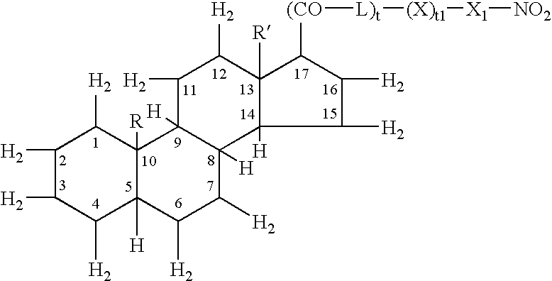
C1([H2])C([H2])C([H2])C2([H])C([R])(C1[H2])C1([H])C([H])(C([H2])C2[H2])C2([H])C([H2])C([H2])C([(CO][L)t][(X)t1][X1][NO2])C2([R])C([H2])C1[H2]
